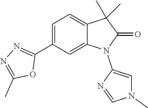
C1=C(C2=NN=C(C)O2)C=C2C(=C1)C(C)(C)C(=O)N2C1=CN(C)C=N1
